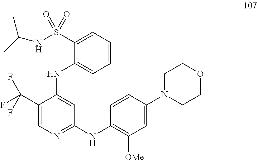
C1(S(NC(C)C)(=O)=O)=CC=CC=C1NC1=CC(NC2=C([OMe])C=C(N3CCOCC3)C=C2)=NC=C1C(F)(F)F
